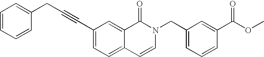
C1=CC=CC(CC#CC2=CC=C3C(=C2)C(=O)N(CC2=CC=CC(C(OC)=O)=C2)C=C3)=C1
